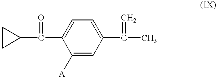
C1([A])=CC(C(=C)C)=CC=C1C(C1CC1)=O
